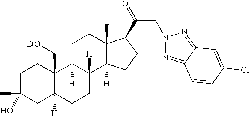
C1C(C)(O)CC2([H])C(C[EtO])(C1)C1([H])C([H])(CC2)C2([H])C(C)(CC1)C(C(=O)CN1N=C3C(=N1)C=C(Cl)C=C3)CC2
